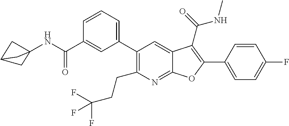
C1=C(C2=C(C(=O)NC)C3=CC(C4=CC=CC(C(NC56CC(C5)C6)=O)=C4)=C(CCC(F)(F)F)N=C3O2)C=CC(F)=C1
